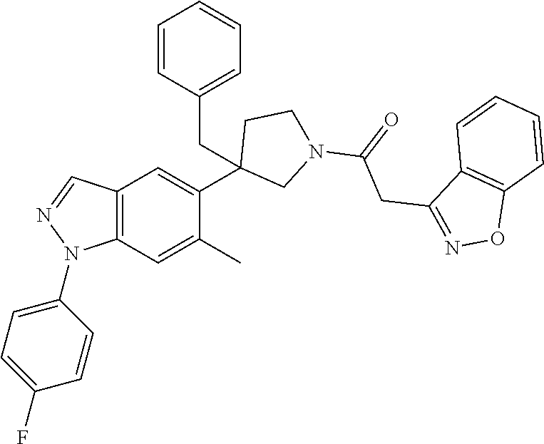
C12=C(C=C(C)C(C3(CC4=CC=CC=C4)CN(C(=O)CC4=NOC5=C4C=CC=C5)CC3)=C1)N(C1=CC=C(F)C=C1)N=C2
